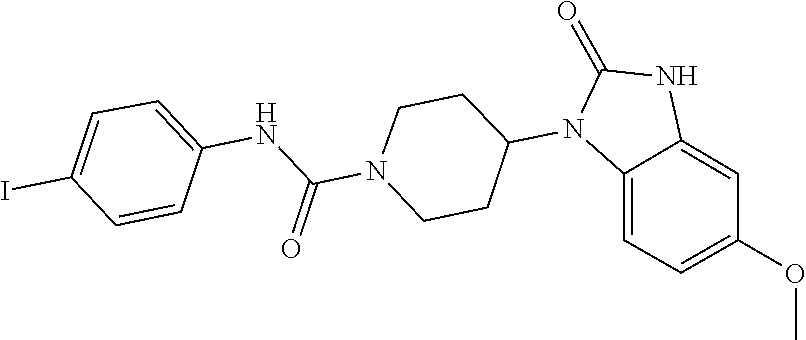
C1CN(C(NC2=CC=C(I)C=C2)=O)CCC1N1C(=O)NC2=CC(OC)=CC=C12
